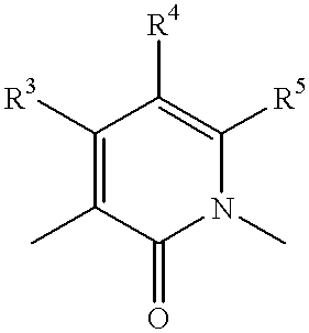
C1([R3])=C(C)C(=O)N(C)C([R5])=C1[R4]
